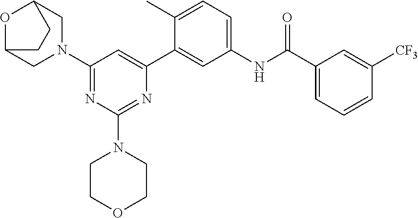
O1C2CN(C3=NC(N4CCOCC4)=NC(C4=CC(NC(C5=CC=CC([CF3])=C5)=O)=CC=C4C)=C3)CC1CC2
